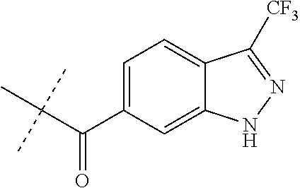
C(C(C1=CC=C2C(=C1)NN=C2[CF3])=O)(C)(C)C
